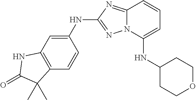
C12=NC(NC3=CC4=C(C=C3)C(C)(C)C(=O)N4)=NN1C(NC1CCOCC1)=CC=C2
